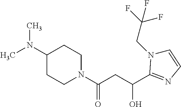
CN(C1CCN(C(CC(O)C2=NC=CN2CC(F)(F)F)=O)CC1)C
